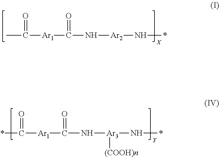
CC(=O)[Ar1]C(=O)N[Ar2]N*.*C(=O)[Ar1]C(=O)N[Ar3](N*)[(COOH)n]
